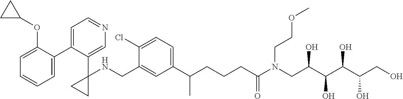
C1(C2=CC=NC=C2C2(NCC3=CC(C(CCCC(N(CC(C(C(C(CO)O)O)O)O)CCOC)=O)C)=CC=C3Cl)CC2)=CC=CC=C1OC1CC1
